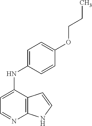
C1=C(NC2=CC=C(OCCC)C=C2)C2=C(N=C1)NC=C2
